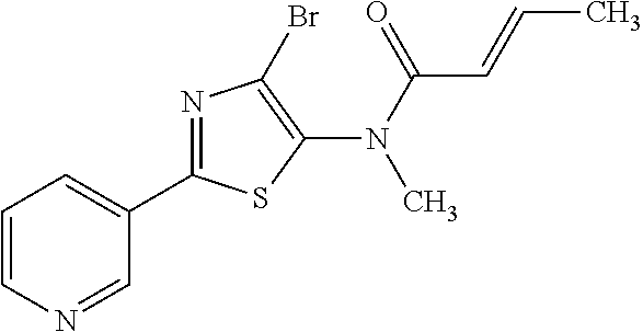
N(C(=O)C=CC)(C1=C(Br)N=C(C2=CC=CN=C2)S1)C
